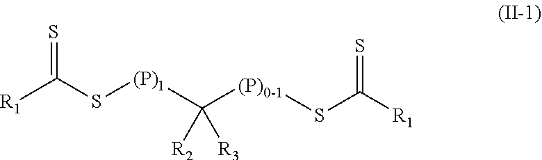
[R1]C(S[(P)1]C(PSC([R1])=S)([R3])[R2])=S
